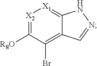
[X2]1=C([R8O])C(Br)=C2C(=[X1]1)NN=C2
